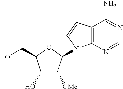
C1(O)C([OMe])C(N2C3=C(C=C2)C(N)=NC=N3)OC1CO
